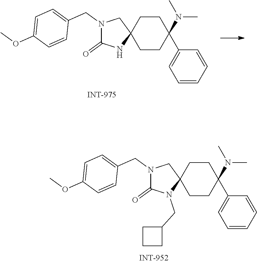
C1CC2(CCC1(N(C)C)C1=CC=CC=C1)CN(CC1=CC=C(OC)C=C1)C(=O)N2.C1CC2(CCC1(N(C)C)C1=CC=CC=C1)CN(CC1=CC=C(OC)C=C1)C(=O)N2CC1CCC1
